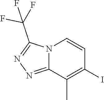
N12C(=NN=C1C(F)(F)F)C(C)=C(I)C=C2
